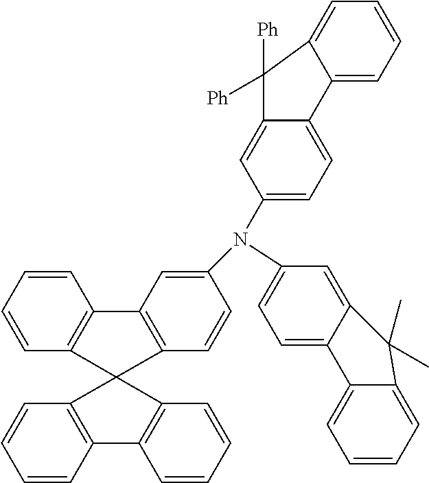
C12=CC=C(N(C3=CC=C4C(=C3)C([Ph])([Ph])C3=CC=CC=C43)C3=CC4=C(C=C3)C3(C5=C4C=CC=C5)C4=C(C=CC=C4)C4=C3C=CC=C4)C=C1C(C)(C)C1=CC=CC=C21
